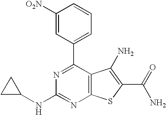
C1(C2=CC=CC([O2N])=C2)=NC(NC2CC2)=NC2=C1C(N)=C(C(N)=O)S2
